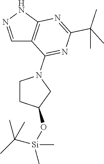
N1N=CC2=C1N=C(C(C)(C)C)N=C2N1CCC(O[Si](C)(C(C)(C)C)C)C1
